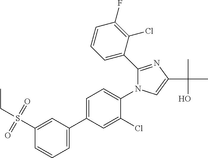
C1(S(=O)(=O)CC)=CC(C2=CC=C(N3C(C4=CC=CC(F)=C4Cl)=NC(C(C)(O)C)=C3)C(Cl)=C2)=CC=C1
